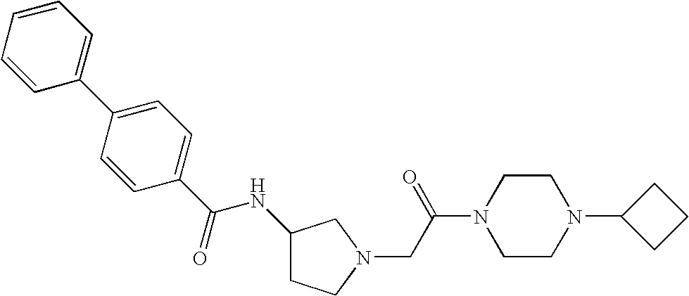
C1(C(NC2CCN(CC(N3CCN(C4CCC4)CC3)=O)C2)=O)=CC=C(C2=CC=CC=C2)C=C1
